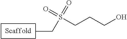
CCS(=O)(=O)CCCO
